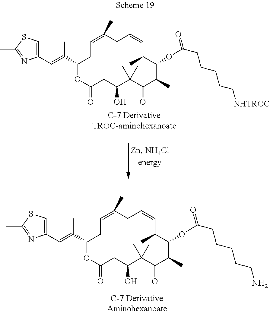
C1(C=C(C2CC=C(C)CC=CC(C)C(OC(CCCCCN)=O)C(C)C(=O)C(C)(C)C(O)CC(=O)O2)C)=CSC(C)=N1.C1(C=C(C2CC=C(C)CC=CC(C)C(OC(CCCCC[NHTROC])=O)C(C)C(=O)C(C)(C)C(O)CC(=O)O2)C)=CSC(C)=N1
